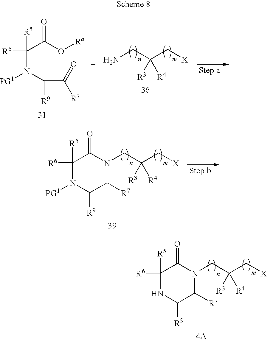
C(C(O[Ra])=O)([R6])([R5])N(C([R9])C(=O)[R7])[PG1].NCC([R3])([R4])C[X].C1([R6])([R5])N([PG1])C([R9])C([R7])N(CC([R3])([R4])C[X])C1=O.C1([R6])([R5])NC([R9])C([R7])N(CC([R3])([R4])C[X])C1=O
